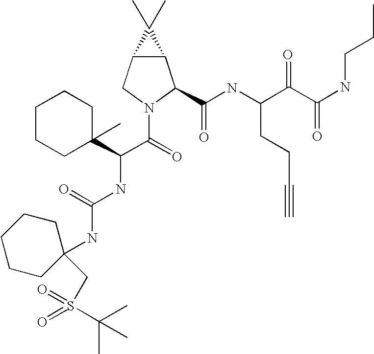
C12C(CN(C(=O)C(NC(NC3(CS(C(C)(C)C)(=O)=O)CCCCC3)=O)C3(C)CCCCC3)C1C(NC(C(C(NCCC)=O)=O)CCC#C)=O)C2(C)C
